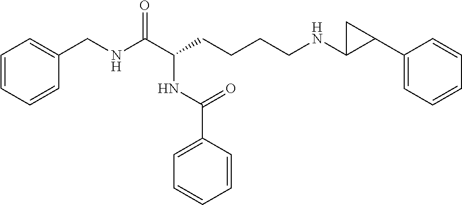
C1=CC=CC(CNC(C(CCCCNC2C(C3=CC=CC=C3)C2)NC(C2=CC=CC=C2)=O)=O)=C1
